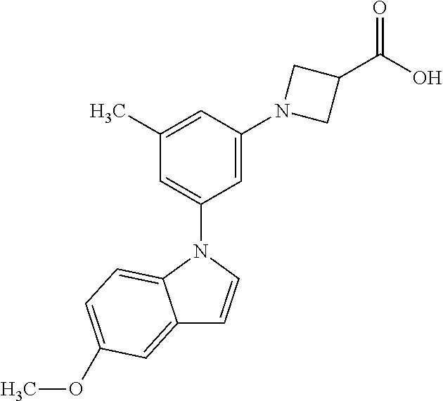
N1(C2=CC(C)=CC(N3CC(C(=O)O)C3)=C2)C2=CC=C(OC)C=C2C=C1
